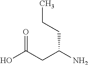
OC(CC(N)CCC)=O
